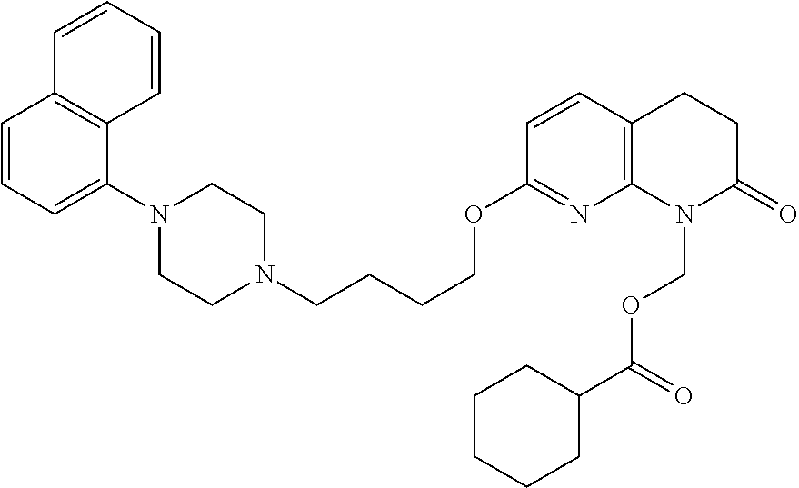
C1=CC=C(N2CCN(CCCCOC3=NC4=C(C=C3)CCC(=O)N4COC(=O)C3CCCCC3)CC2)C2=C1C=CC=C2
